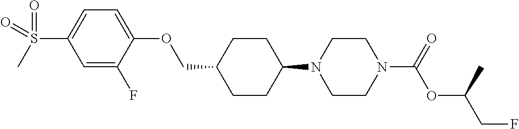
C1CC(N2CCN(C(OC(CF)C)=O)CC2)CCC1COC1=CC=C(S(=O)(C)=O)C=C1F
